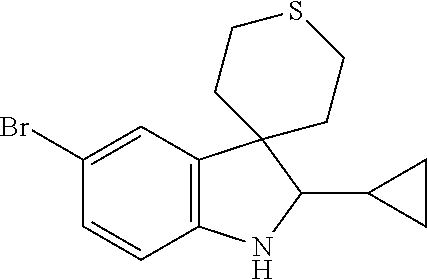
C12=C(C=C(Br)C=C1)C1(C(C3CC3)N2)CCSCC1
